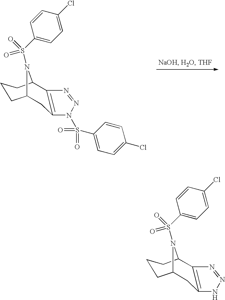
C1C2CCCC(C3=C1N(S(=O)(=O)C1=CC=C(Cl)C=C1)N=N3)N2S(C1=CC=C(Cl)C=C1)(=O)=O.C1C2CCCC(C3=C1NN=N3)N2S(C1=CC=C(Cl)C=C1)(=O)=O
